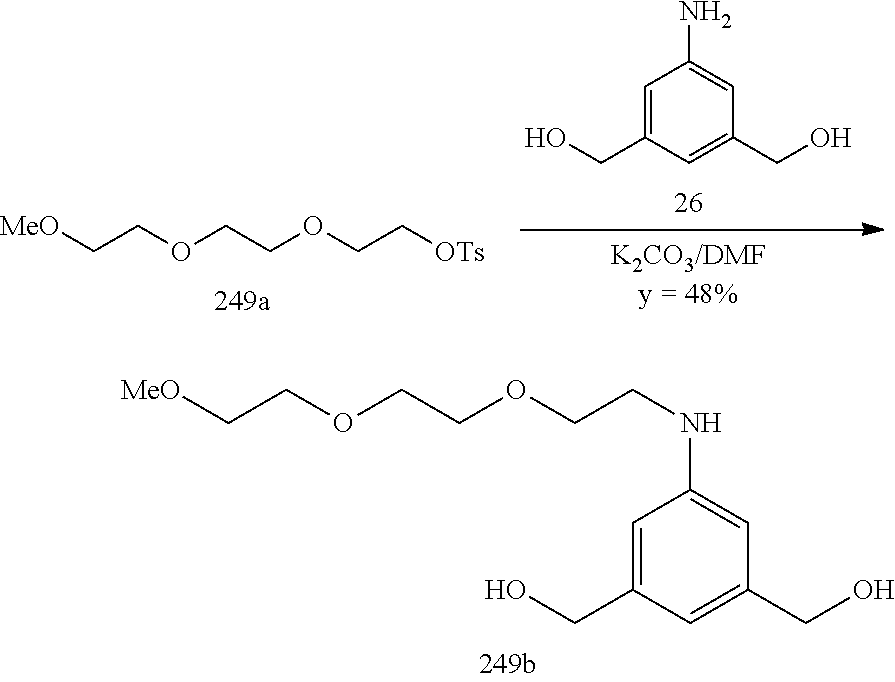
[MeO]CCOCCOCCNC1=CC(CO)=CC(CO)=C1.[MeO]CCOCCOCC[OTs].NC1=CC(CO)=CC(CO)=C1
